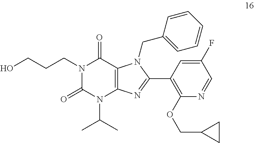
N1(CCCO)C(=O)N(C(C)C)C2=C(C1=O)N(CC1=CC=CC=C1)C(C1=C(OCC3CC3)N=CC(F)=C1)=N2
